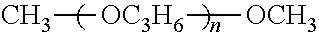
C[OC3H6][OCH3]
